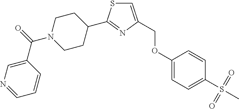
C1=C(COC2=CC=C(S(C)(=O)=O)C=C2)N=C(C2CCN(C(=O)C3=CN=CC=C3)CC2)S1
